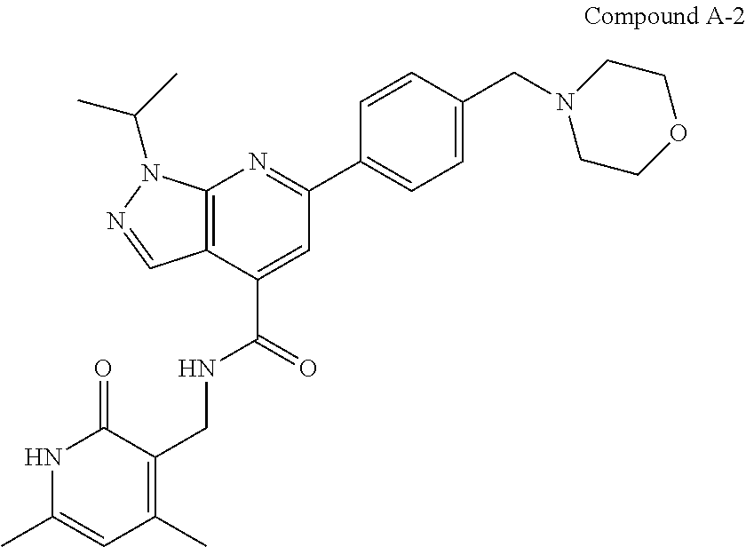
C12=C(C(C(=O)NCC3=C(C)C=C(C)NC3=O)=CC(C3=CC=C(CN4CCOCC4)C=C3)=N1)C=NN2C(C)C
